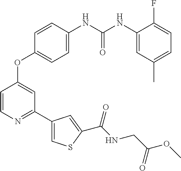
C1=CN=C(C2=CSC(C(NCC(OC)=O)=O)=C2)C=C1OC1=CC=C(NC(NC2=CC(C)=CC=C2F)=O)C=C1
